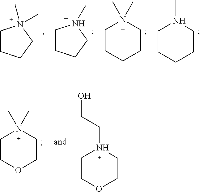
C1CCCCN1(C)C.C1CCCN1(C)C.C1CCCN1C.C1CCCCN1C.C1COCCN1(C)C.C1COCCN1CCO
